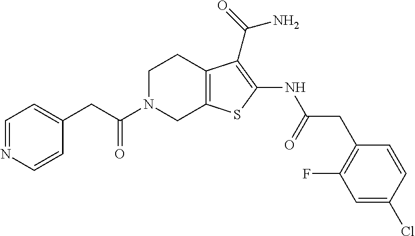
C1=CN=CC=C1CC(N1CC2=C(CC1)C(C(N)=O)=C(NC(CC1=C(F)C=C(Cl)C=C1)=O)S2)=O
